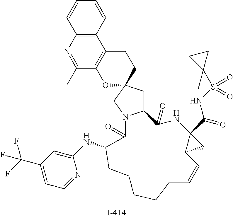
C12CC3(CN1C(=O)C(NC1=CC(C(F)(F)F)=CC=N1)CCCCCC=CC1C(C(NS(=O)(=O)C4(C)CC4)=O)(NC2=O)C1)CCC1=C(O3)C(C)=NC2=C1C=CC=C2
